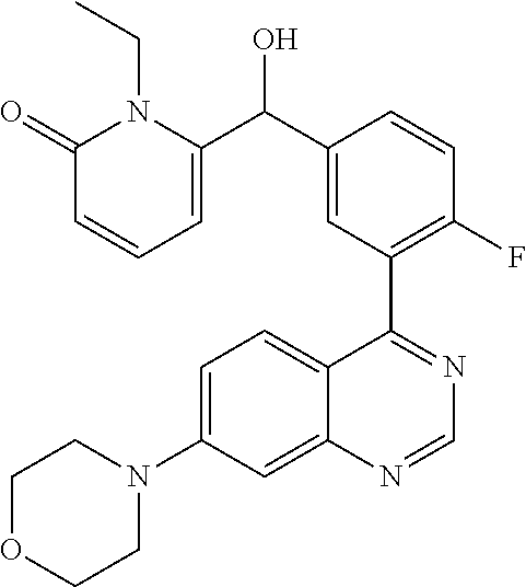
C1=C(N2CCOCC2)C=C2C(=C1)C(C1=C(F)C=CC(C(O)C3=CC=CC(=O)N3CC)=C1)=NC=N2
